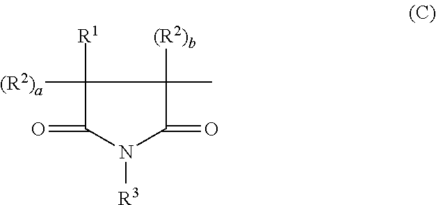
C1(C)([(R2)b])C([(R2)a])([R1])C(=O)N([R3])C1=O
